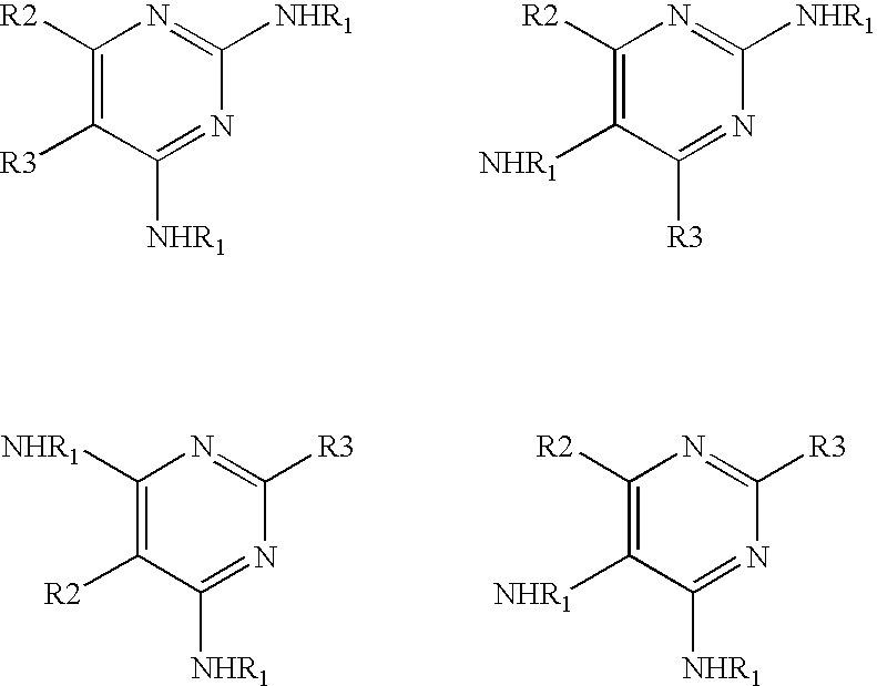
C1([R2])=C([R3])C([NHR1])=NC([NHR1])=N1.C1([R2])=C([NHR1])C([R3])=NC([NHR1])=N1.C1([NHR1])=C([R2])C([NHR1])=NC([R3])=N1.C1([R2])=C([NHR1])C([NHR1])=NC([R3])=N1
